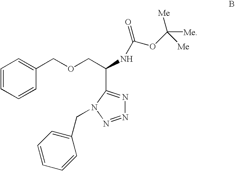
C1=CC=CC(COCC(NC(=O)OC([Me])([Me])[Me])C2=NN=NN2CC2=CC=CC=C2)=C1
